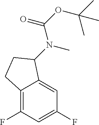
C12=C(F)C=C(F)C=C1C(N(C)C(OC(C)(C)C)=O)CC2
